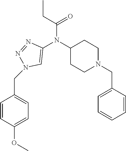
C1(N(C2=CN(CC3=CC=C(OC)C=C3)N=N2)C(CC)=O)CCN(CC2=CC=CC=C2)CC1
